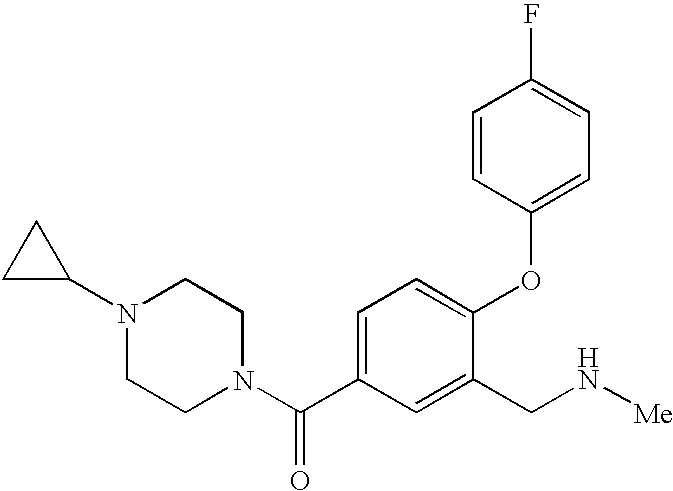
C1=C(C(N2CCN(C3CC3)CC2)=O)C=C(CN[Me])C(OC2=CC=C(F)C=C2)=C1
